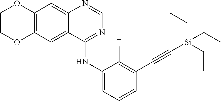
C1COC2=C(O1)C=C1C(=C2)C(NC2=CC=CC(C#C[Si](CC)(CC)CC)=C2F)=NC=N1
